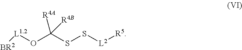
[BR2][L1.2]OC(SS[L2][R5])([R4A])[R4B]
